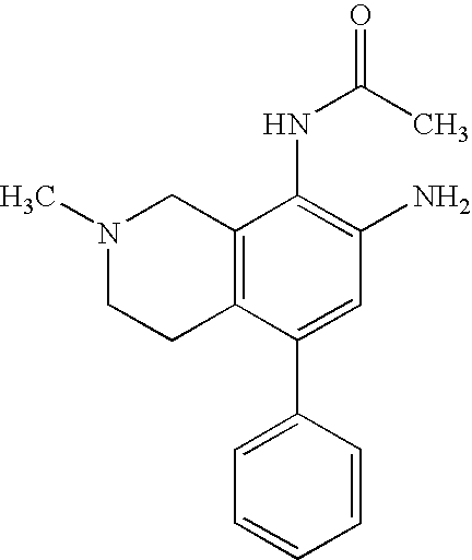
C1=C(C2=CC=CC=C2)C2=C(C(NC(=O)C)=C1N)CN(C)CC2
